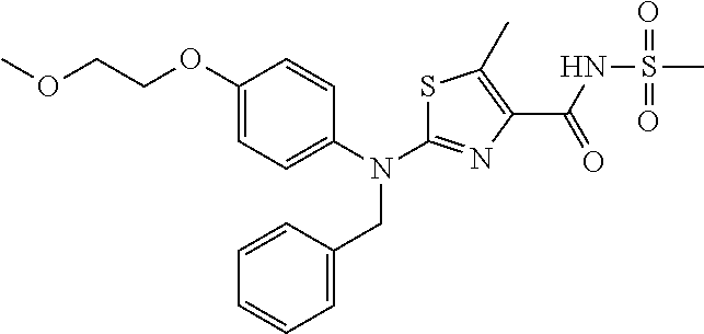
C1(OCCOC)=CC=C(N(C2=NC(C(NS(C)(=O)=O)=O)=C(C)S2)CC2=CC=CC=C2)C=C1
